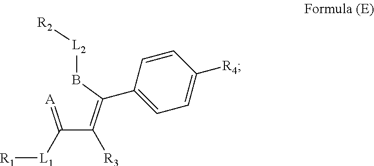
[L2]([R2])BC(=C(C(=[A])[L1][R1])[R3])C1=CC=C([R4])C=C1
